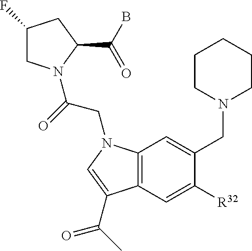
C1(F)CN(C(=O)CN2C3=C(C=C([R32])C(CN4CCCCC4)=C3)C(C(=O)C)=C2)C(C(B)=O)C1
